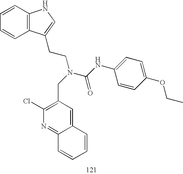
C1=CC2=C(C=C1)NC=C2CCN(C(NC1=CC=C(OCC)C=C1)=O)CC1=C(Cl)N=C2C(=C1)C=CC=C2
